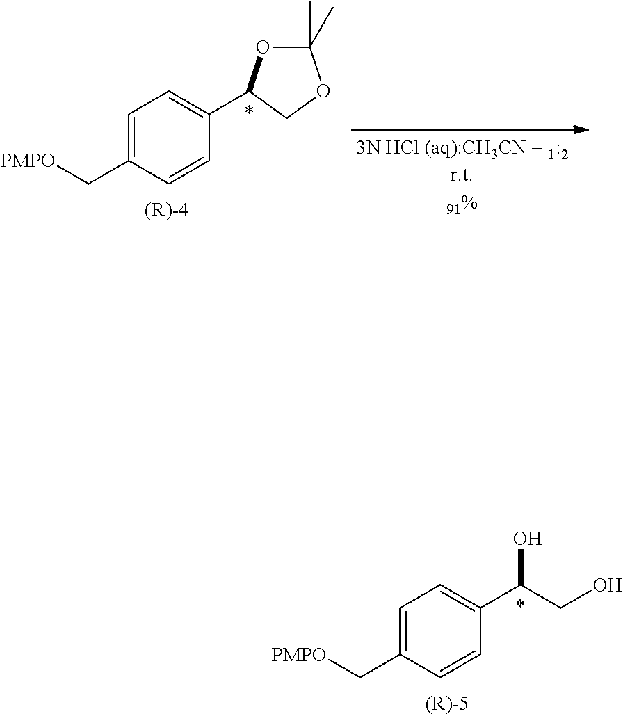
C1=C(C[PMPO])C=CC(C2OC(C)(C)OC2)=C1.C1=C(C[PMPO])C=CC(C(CO)O)=C1
